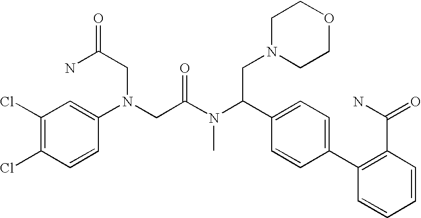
C(N(CC(N(C(C1=CC=C(C2=C(C(=O)N)C=CC=C2)C=C1)CN1CCOCC1)C)=O)C1=CC(Cl)=C(Cl)C=C1)C(=O)N
